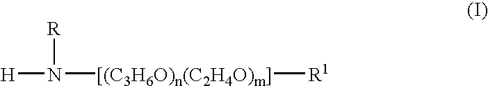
[H]N([R])[[(C3H6O)n(C2H4O)m]][R1]
